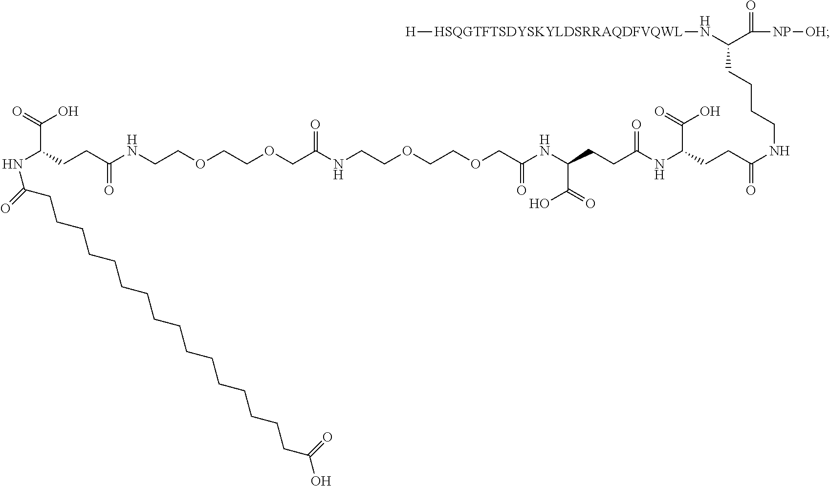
C(OCC(NCCOCCOCC(NC(CCC(NC(CCC(NCCCCC(N[HSQGTFTSDYSKYLDSRRAQDFVQWL][H])C([NP][OH])=O)=O)C(=O)O)=O)C(=O)O)=O)=O)COCCNC(CCC(C(O)=O)NC(CCCCCCCCCCCCCCCCC(O)=O)=O)=O
